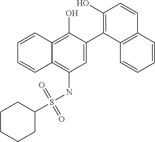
C1=C(C2=C(O)C=CC3=C2C=CC=C3)C(O)=C2C(=C1NS(C1CCCCC1)(=O)=O)C=CC=C2
